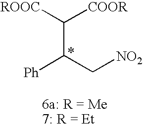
C([ROOC])([COOR])C([Ph])C[NO2]
